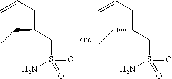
C(C(CS(N)(=O)=O)CC)C=C.C(C(CS(N)(=O)=O)CC)C=C
